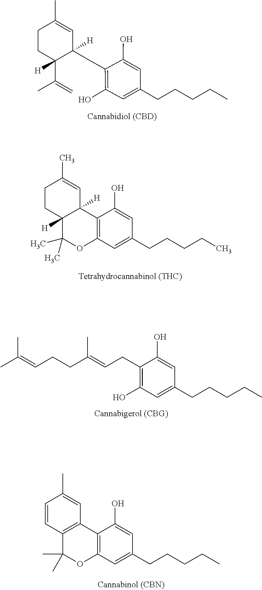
C1CC(C(C)=C)([H])C(CC2=C(O)C=C(CCCCC)C=C2O)([H])C=C1C.C1CC2([H])C([H])(C=C1C)C1=C(OC2(C)C)C=C(CCCCC)C=C1O.C1(CC=C(CCC=C(C)C)C)=C(O)C=C(CCCCC)C=C1O.C1=CC2=C(C=C1C)C1=C(OC2(C)C)C=C(CCCCC)C=C1O
